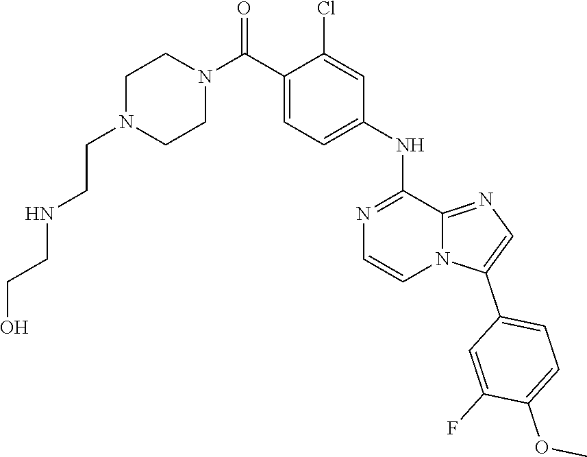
C1(C(N2CCN(CCNCCO)CC2)=O)=CC=C(NC2=NC=CN3C2=NC=C3C2=CC=C(OC)C(F)=C2)C=C1Cl
